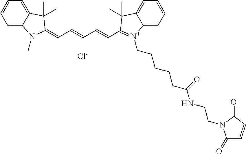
C1=C2C(=CC=C1)C(C)(C)C(=CC=CC=CC1=[N+](CCCCCC(NCCN3C(=O)C=CC3=O)=O)C3=CC=CC=C3C1(C)C)N2C.[Cl-]
